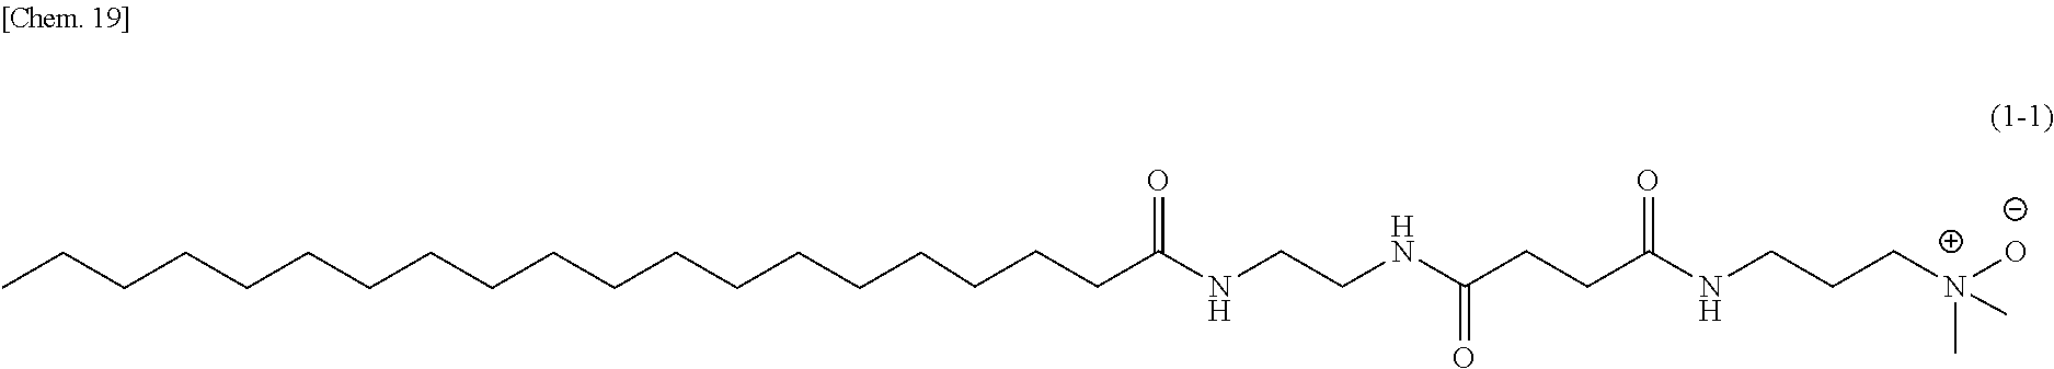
CCCCCCCCCCCCCCCCCCCC(NCCNC(CCC(NCCC[N+]([O-])(C)C)=O)=O)=O
